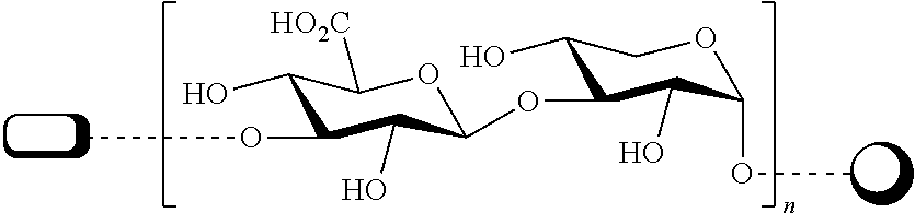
C1(O)C(OC)C(O)C(OC2C(O)COC(OC)C2O)OC1[HO2C]
